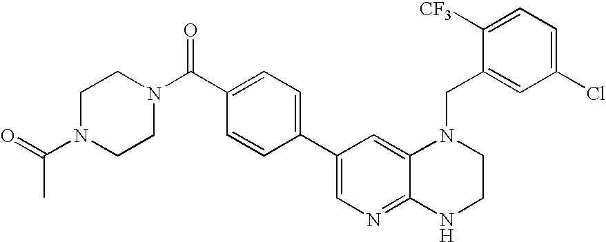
C1=C(C(N2CCN(C(=O)C)CC2)=O)C=CC(C2=CN=C3C(=C2)N(CC2=CC(Cl)=CC=C2[CF3])CCN3)=C1
